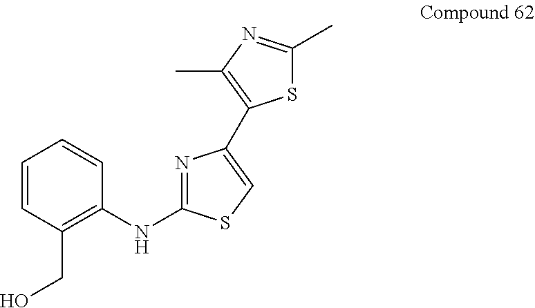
C1=CC(CO)=C(NC2=NC(C3=C(C)N=C(C)S3)=CS2)C=C1
